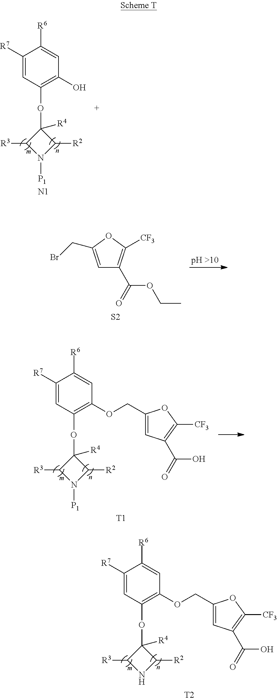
[T2].C1([R7])=CC(OC2([R4])C([R3])NC2[R2])=C(OCC2=CC(C(O)=O)=C([CF3])O2)C=C1[R6].[T1].C1([R7])=CC(OC2([R4])C([R3])N([P1])C2[R2])=C(OCC2=CC(C(O)=O)=C([CF3])O2)C=C1[R6].[N1].C1([R7])=CC(OC2([R4])C([R3])N([P1])C2[R2])=C(O)C=C1[R6].C1=C(CBr)OC([CF3])=C1C(OCC)=O.[S2]
